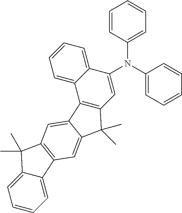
C12=CC=CC=C1C(N(C1=CC=CC=C1)C1=CC=CC=C1)=CC1=C2C2=CC3=C(C=C2C1(C)C)C1=CC=CC=C1C3(C)C
